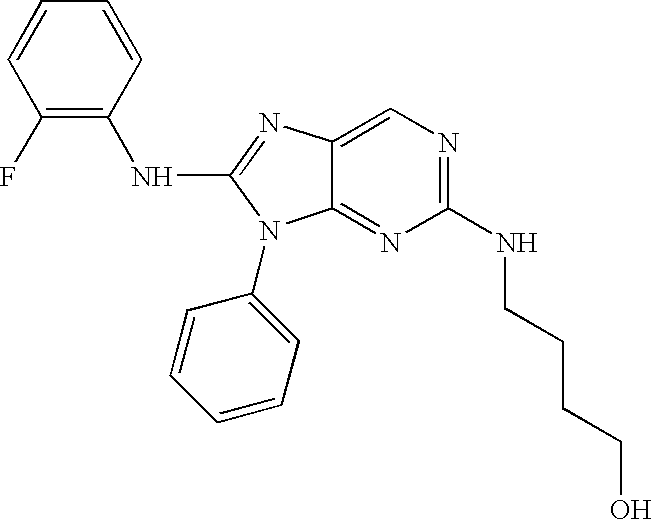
C1=CC(F)=C(NC2=NC3=CN=C(NCCCCO)N=C3N2C2=CC=CC=C2)C=C1
